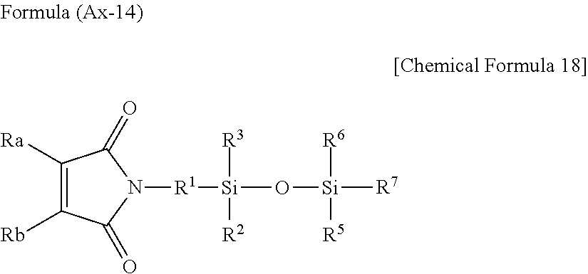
C1([Ra])=C([Rb])C(=O)N([R1][Si]([R3])([R2])O[Si]([R6])([R5])[R7])C1=O
